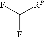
FC([RP])F
